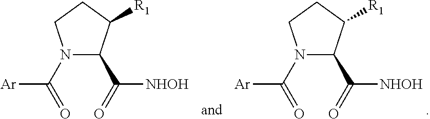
N1(C(=O)[Ar])C(C(=O)[NHOH])C([R1])CC1.N1(C(=O)[Ar])C(C(=O)[NHOH])C([R1])CC1
